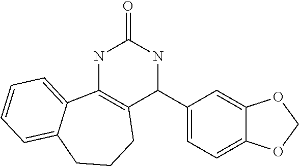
N1C2=C(C(C3=CC=C4C(=C3)OCO4)NC1=O)CCCC1=CC=CC=C21
